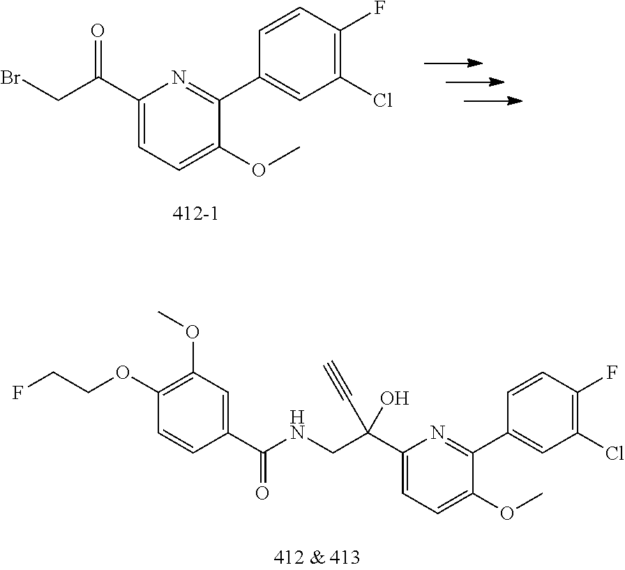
C1(C(CNC(=O)C2=CC(OC)=C(OCCF)C=C2)(O)C#C)=CC=C(OC)C(C2=CC(Cl)=C(F)C=C2)=N1.C1(C(CBr)=O)=CC=C(OC)C(C2=CC(Cl)=C(F)C=C2)=N1
